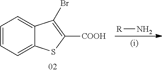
[R]N.C1=CC=C2C(=C1)C(Br)=C([COOH])S2
